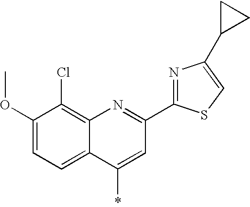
C1(OC)=CC=C2C(=C1Cl)N=C(C1=NC(C3CC3)=CS1)C=C2*
